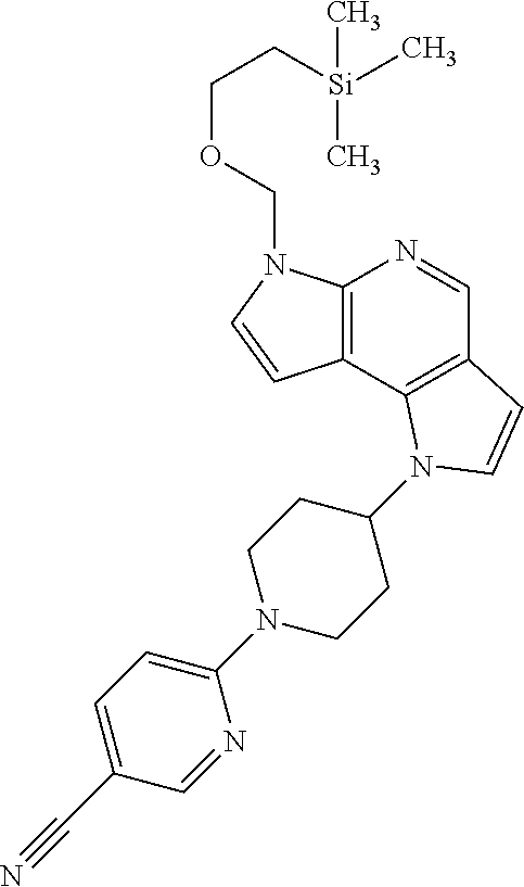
C12=C(C=NC3=C1C=CN3COCC[Si](C)(C)C)C=CN2C1CCN(C2=CC=C(C#N)C=N2)CC1
